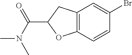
BrC1=CC2=C(C=C1)OC(C(=O)N(C)C)C2
